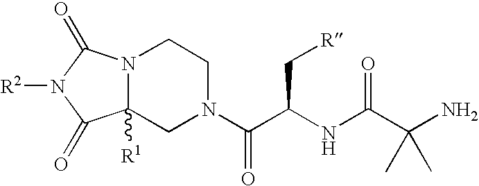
N12C([R1])(CN(C(C(NC(C(N)(C)C)=O)C[R])=O)CC1)C(=O)N([R2])C2=O
